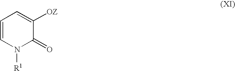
C1=CN([R1])C(=O)C([OZ])=C1
